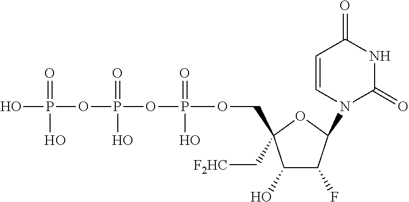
C1(O)C(F)C(N2C(=O)NC(=O)C=C2)OC1(COP(OP(OP(O)(=O)O)(=O)O)(=O)O)C[F2HC]
